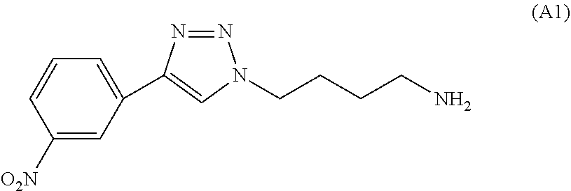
N1=NC(C2=CC=CC([O2N])=C2)=CN1CCCCN
